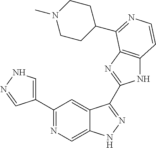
C1(C2=CNN=C2)=NC=C2C(=C1)C(C1=NC3=C(N1)C=CN=C3C1CCN(C)CC1)=NN2
